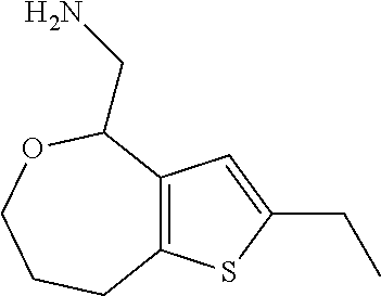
C12=C(C=C(CC)S1)C(CN)OCCC2
